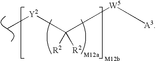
C([R2])([R2])([W5][A3])[Y2]C
